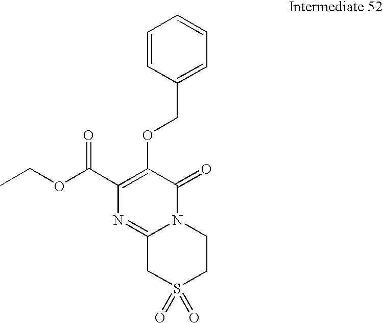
C1=CC(COC2=C(C(OCC)=O)N=C3N(C2=O)CCS(=O)(=O)C3)=CC=C1
